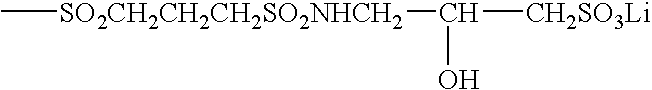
C[SO2CH2CH2CH2SO2NHCH2]C(O)[CH2SO3Li]
